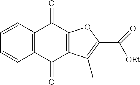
C1=CC2=C(C=C1)C(=O)C1=C(C2=O)OC(C([OEt])=O)=C1C
